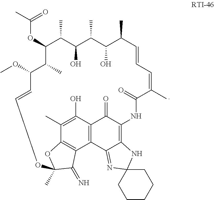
C12=C3C(O)=C(C)C4=C1C(=N)C(C)(O4)OC=CC(OC)C(C)C(OC(=O)C)C(C)C(O)C(C)C(O)C(C)C=CC=C(C)C(=O)NC(=C1C2=NC2(N1)CCCCC2)C3=O
